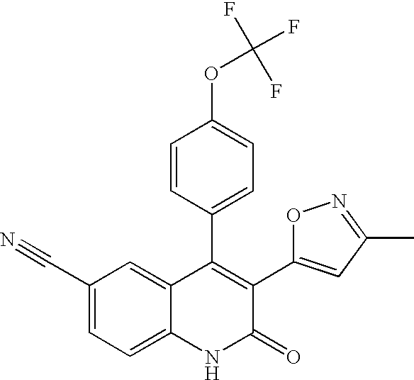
C1(C#N)=CC=C2C(=C1)C(C1=CC=C(OC(F)(F)F)C=C1)=C(C1=CC(C)=NO1)C(=O)N2
